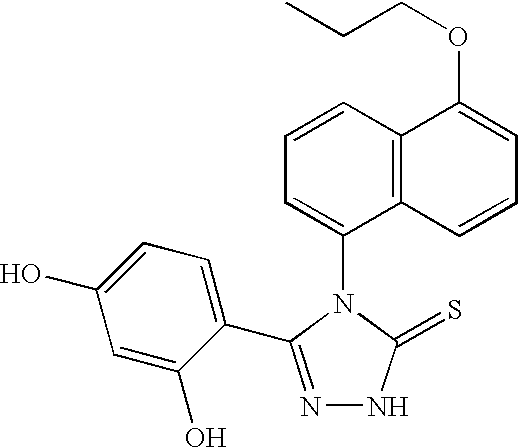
C1=CC2=C(C(N3C(=S)NN=C3C3=CC=C(O)C=C3O)=C1)C=CC=C2OCCC
